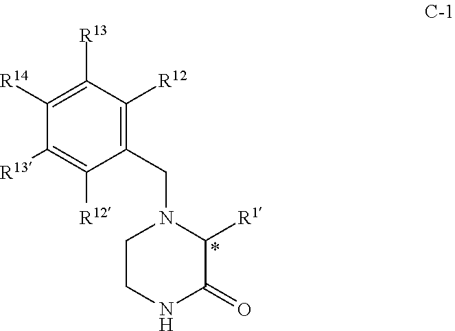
C1([R14])=C([R13])C([R12])=C(CN2CCNC(=O)C2[R1])C([R12])=C1[R13]
